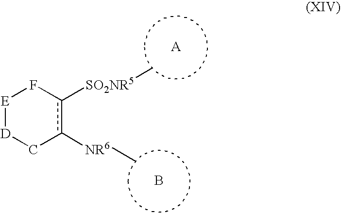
B.[E]1[D]Cc([NR6]C)c([SO2NR5]C)F1
